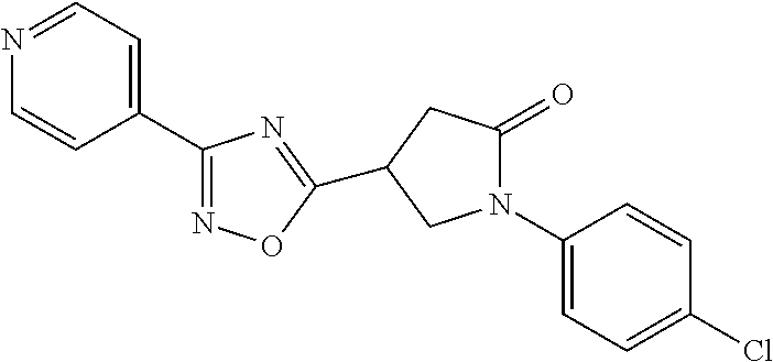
N1=CC=C(C2=NOC(C3CC(=O)N(C4=CC=C(Cl)C=C4)C3)=N2)C=C1
